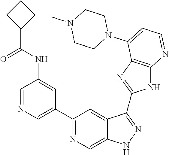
C1=NC=C(C2=NC=C3C(=C2)C(C2=NC4=C(N2)N=CC=C4N2CCN(C)CC2)=NN3)C=C1NC(C1CCC1)=O
